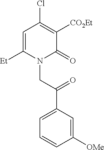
C1=C([Et])N(CC(C2=CC=CC([OMe])=C2)=O)C(=O)C([CO2Et])=C1Cl
